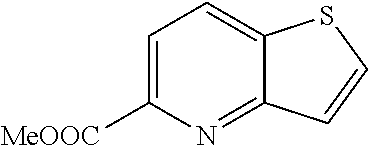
C1=C([MeOOC])N=C2C(=C1)SC=C2
